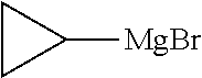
C1([MgBr])CC1
